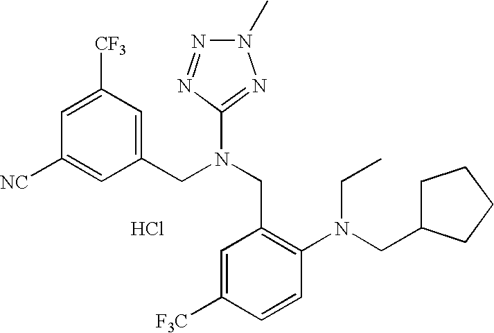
C1([NC])=CC(CN(CC2=C(N(CC3CCCC3)CC)C=CC([F3C])=C2)C2=NN(C)N=N2)=CC([CF3])=C1.Cl
